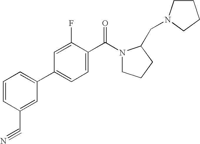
C1=CC=C(C2=CC=C(C(=O)N3CCCC3CN3CCCC3)C(F)=C2)C=C1C#N
